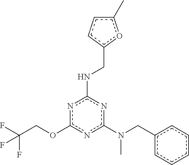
c1(N(C)Cc2ccccc2)nc(NCc2oc(C)cc2)nc(OCC(F)(F)F)n1
